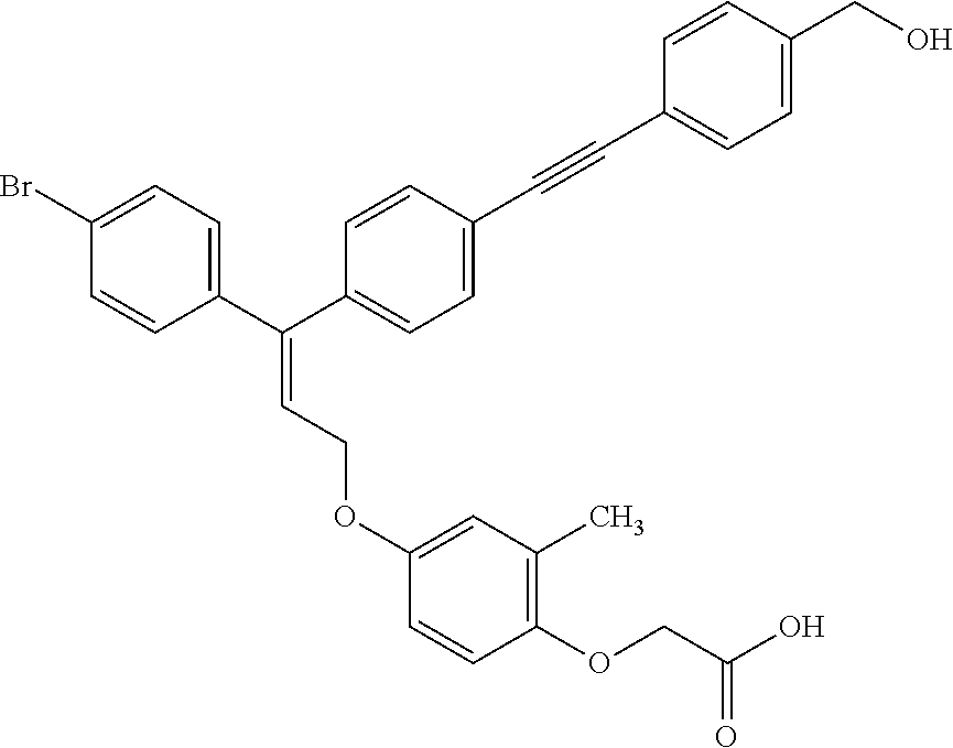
C1(Br)=CC=C(C(C2=CC=C(C#CC3=CC=C(CO)C=C3)C=C2)=CCOC2=CC(C)=C(OCC(O)=O)C=C2)C=C1
